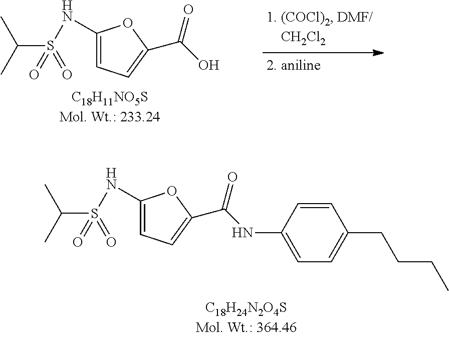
C1(NS(C(C)C)(=O)=O)=CC=C(C(NC2=CC=C(CCCC)C=C2)=O)O1.C1(NS(C(C)C)(=O)=O)=CC=C(C(O)=O)O1
